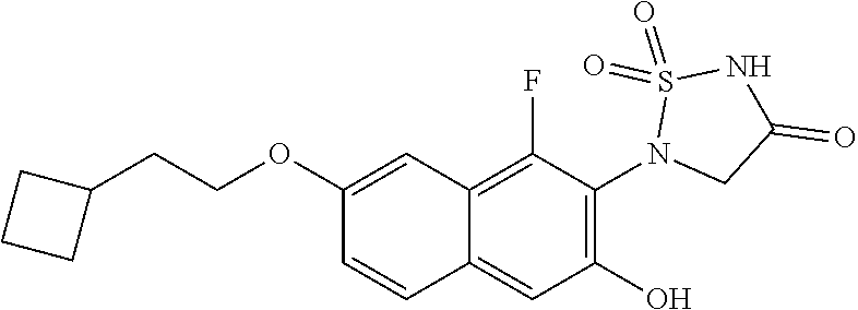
C1(OCCC2CCC2)=CC2=C(F)C(N3CC(=O)NS3(=O)=O)=C(O)C=C2C=C1
